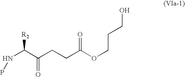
N(C(C(CCC(OCCCO)=O)=O)[R2])P
